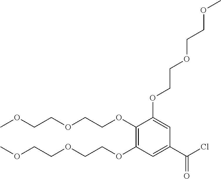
C1(OCCOCCOC)=C(OCCOCCOC)C=C(C(Cl)=O)C=C1OCCOCCOC
